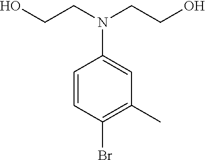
OCCN(CCO)C1=CC(C)=C(Br)C=C1
